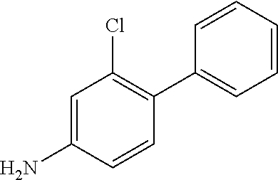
NC1=CC(Cl)=C(C2=CC=CC=C2)C=C1
